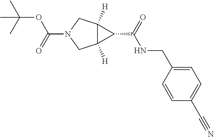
C1=CC(C#N)=CC=C1CNC(C1C2([H])C1([H])CN(C(=O)OC(C)(C)C)C2)=O
